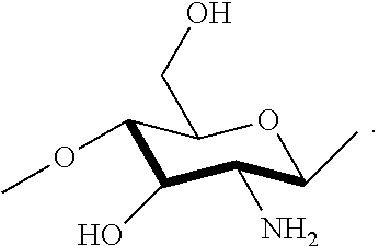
C1(OC)C(O)C(N)C(C)OC1CO
